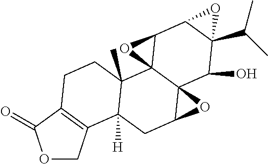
O1CC2=C(C1=O)CCC1(C)C2([H])CC2C3(C14C(C1C(C(C)C)(C3O)O1)O4)O2
